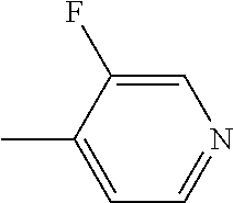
C1=C(F)C(C)=CC=N1
